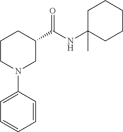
C1CN(C2=CC=CC=C2)CC(C(=O)NC2(C)CCCCC2)C1
